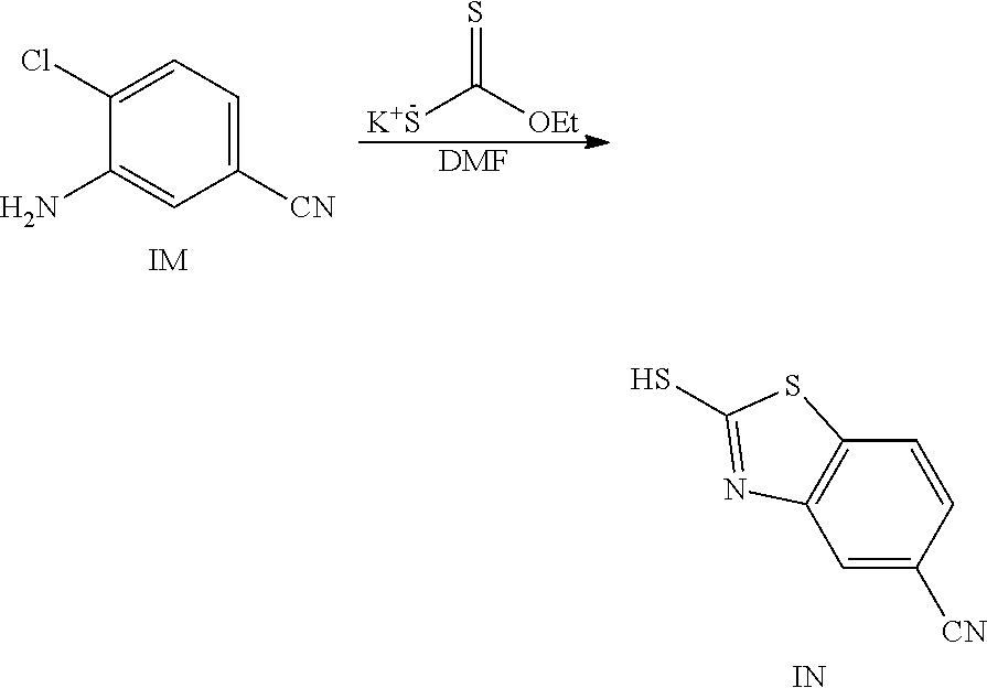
C1=CC([CN])=CC2=C1SC(S)=N2.[IN].C1(Cl)=CC=C([CN])C=C1N.[IM].[K+S]C(=S)[OEt].[DMF]
